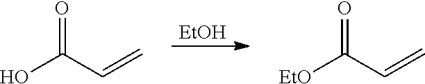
OC(C=C)=O.[EtOH].[EtO]C(C=C)=O
